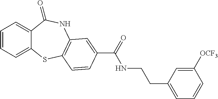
C1=CC=C2C(=C1)C(=O)NC1=C(S2)C=CC(C(=O)NCCC2=CC=CC([OCF3])=C2)=C1
